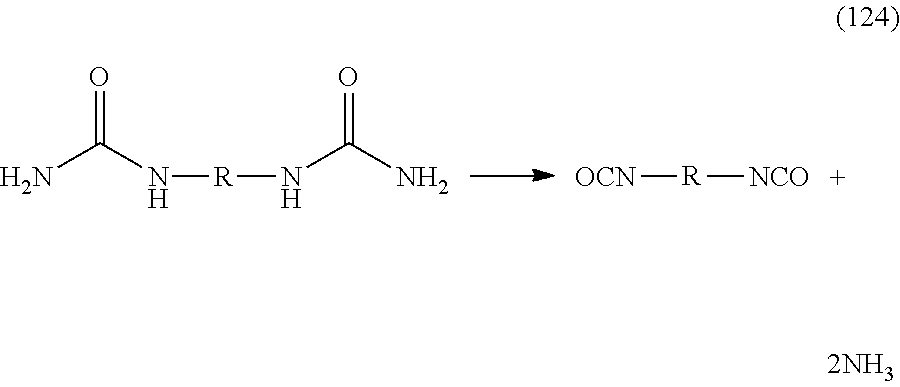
[OCN][R][NCO].NC(N[R]NC(N)=O)=O
